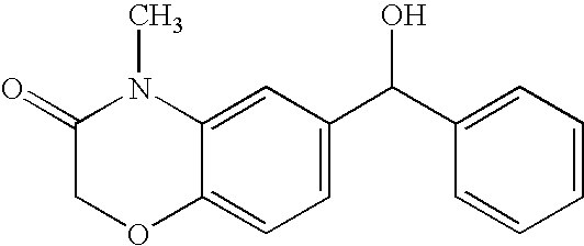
C12=CC=C(C(C3=CC=CC=C3)O)C=C1N(C)C(=O)CO2
